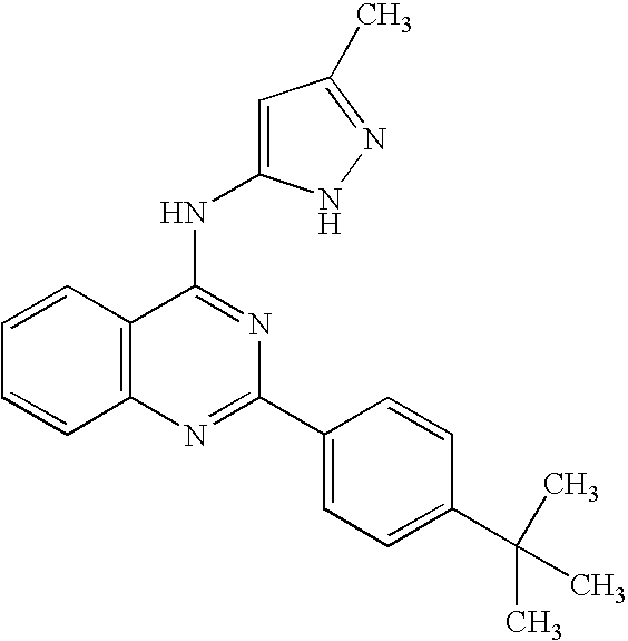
C12=C(N=C(C3=CC=C(C(C)(C)C)C=C3)N=C1NC1=CC(C)=NN1)C=CC=C2
